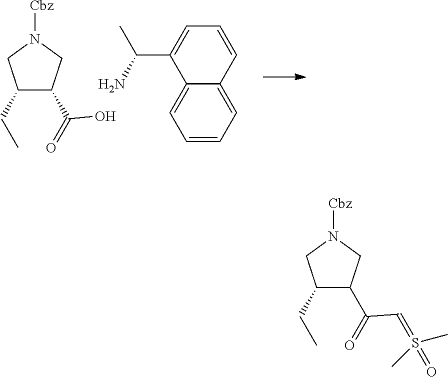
C1(CC)C(C(=O)O)CN([Cbz])C1.C12=CC=CC=C1C=CC=C2C(C)N.C1(CC)C(C(=O)C=S(=O)(C)C)CN([Cbz])C1
